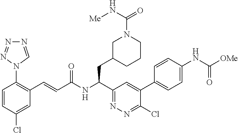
N1=CN(C2=C(C=CC(NC(C3=NN=C(Cl)C(C4=CC=C(NC([OMe])=O)C=C4)=C3)CC3CN(C(N[Me])=O)CCC3)=O)C=C(Cl)C=C2)N=N1
